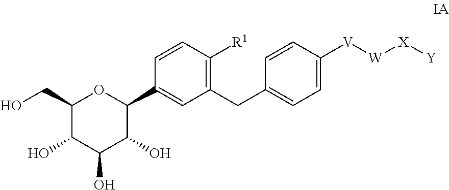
C1(CO)C(O)C(O)C(O)C(C2=CC(CC3=CC=C([V][W][X][Y])C=C3)=C([R1])C=C2)O1
